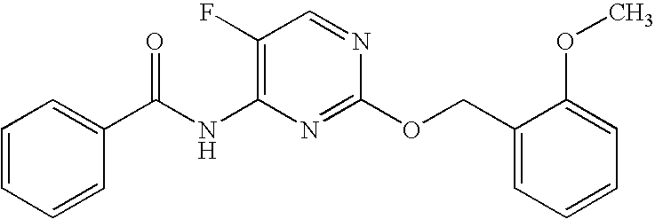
C1(F)=C(NC(C2=CC=CC=C2)=O)N=C(OCC2=CC=CC=C2OC)N=C1
